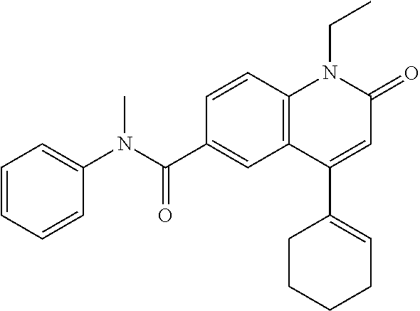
C1(N(C(C2=CC3=C(C=C2)N(CC)C(=O)C=C3C2=CCCCC2)=O)C)=CC=CC=C1
